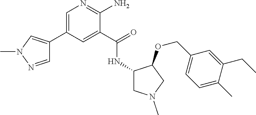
C1=C(C2=CN(C)N=C2)C=C(C(=O)NC2CN(C)CC2OCC2=CC=C(C)C(CC)=C2)C(N)=N1
